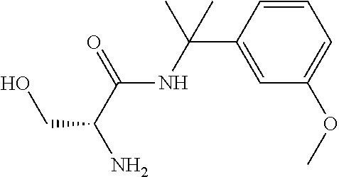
N(C(=O)C(N)CO)C(C1=CC(OC)=CC=C1)(C)C
